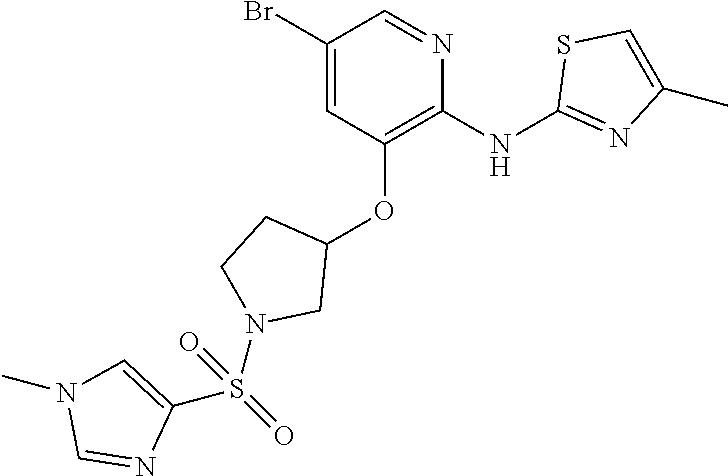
C1(Br)=CC(OC2CCN(S(=O)(C3=CN(C)C=N3)=O)C2)=C(NC2=NC(C)=CS2)N=C1
